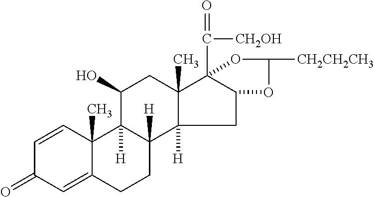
C1=CC2(C)C(=CC1=O)CCC1([H])C2([H])C(O)CC2(C)C1([H])CC1C2(C(=O)[CH2OH])OC([CH2CH2CH3])O1
